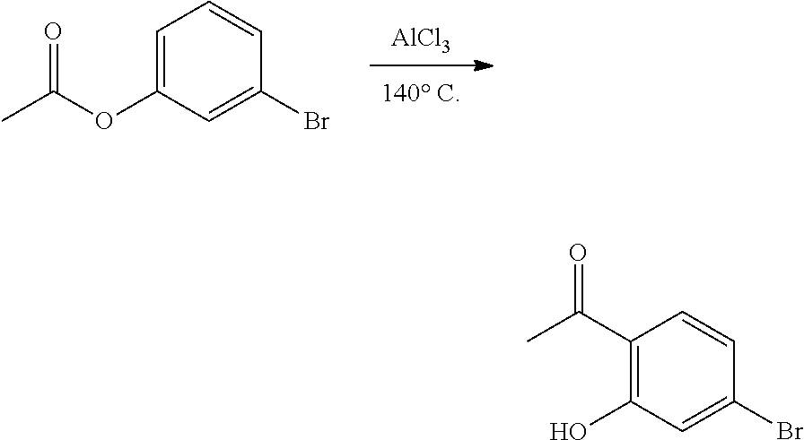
[AlCl3].C1=C(OC(C)=O)C=C(Br)C=C1.C1(O)=C(C(C)=O)C=CC(Br)=C1
